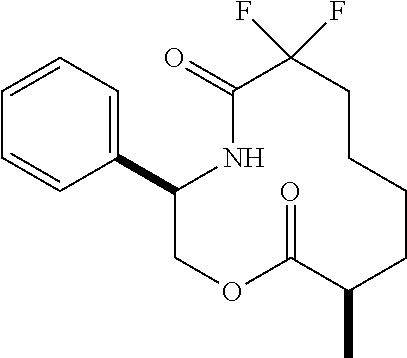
C1=CC=C(C2COC(=O)C(C)CCCCC(F)(F)C(=O)N2)C=C1
